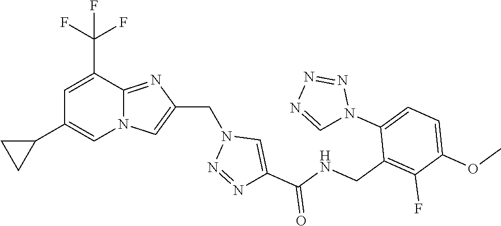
N12C(=NC(CN3N=NC(C(NCC4=C(F)C(OC)=CC=C4N4N=NN=C4)=O)=C3)=C1)C(C(F)(F)F)=CC(C1CC1)=C2
